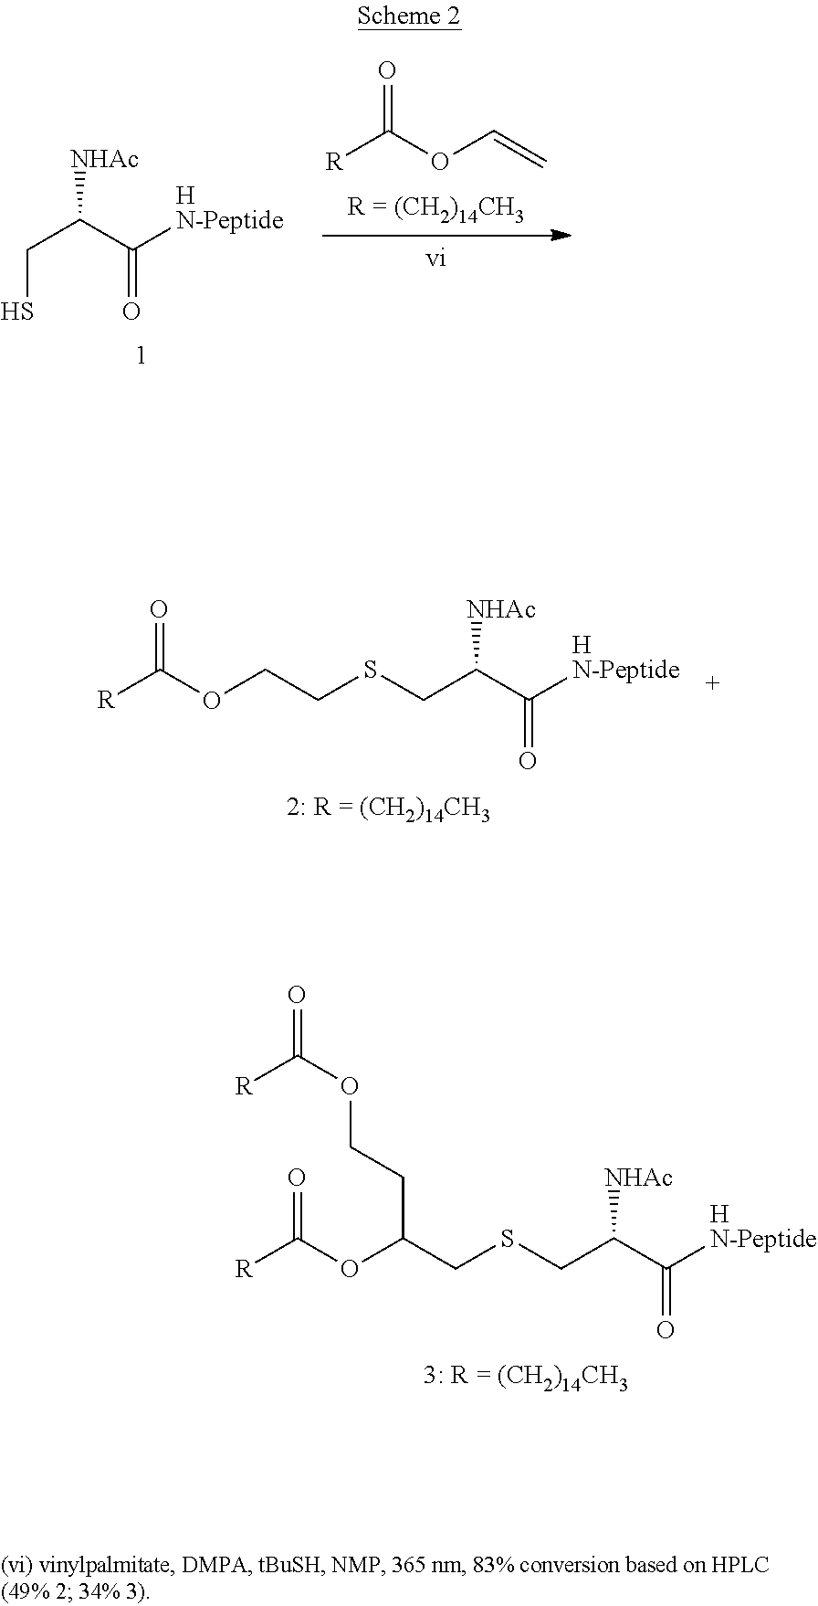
[R]C(OC=C)=O.[N-Peptide]C(C(CS)[NHAc])=O.[H].[N-Peptide]C(C(CSCCOC([R])=O)[NHAc])=O.[H].[N-Peptide]C(C(CSCC(OC([R])=O)CCOC(=O)[R])[NHAc])=O.[H]
